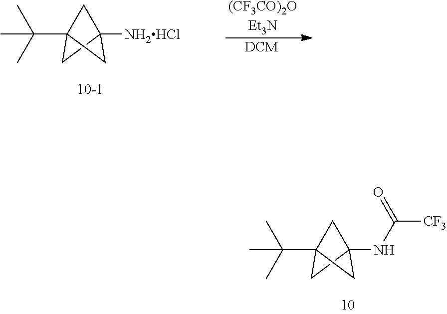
[(CF3CO)2OEt3N].[DCM].C12([NH2HCl])CC(C(C)(C)C)(C1)C2.C12(NC([CF3])=O)CC(C(C)(C)C)(C1)C2
